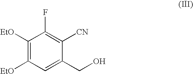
C1([EtO])=C([EtO])C=C(CO)C([CN])=C1F
